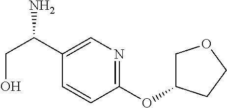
C1(C(CO)N)=CN=C(OC2COCC2)C=C1
